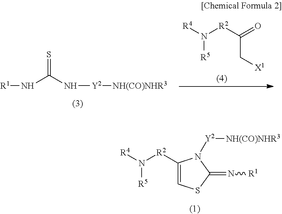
N(C(N[Y2][NH(CO)NHR3])=S)[R1].[R5]N([R4])[R2]C(=O)C[X1].C1([R2]N([R4])[R5])=CSC(=N[R1])N1[Y2][NH(CO)NHR3]
